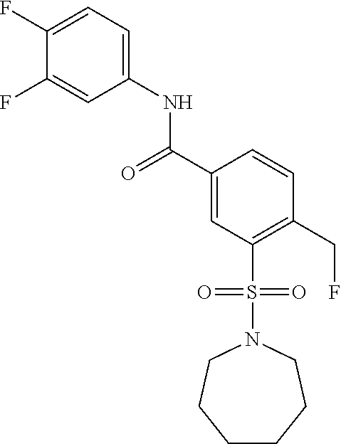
C1(F)=CC=C(NC(C2=CC(S(=O)(=O)N3CCCCCC3)=C(CF)C=C2)=O)C=C1F
